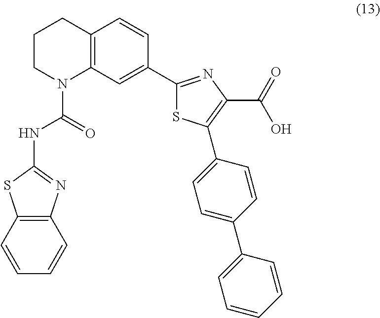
C12=C(C=C(C3=NC(C(=O)O)=C(C4=CC=C(C5=CC=CC=C5)C=C4)S3)C=C1)N(C(=O)NC1=NC3=C(S1)C=CC=C3)CCC2
